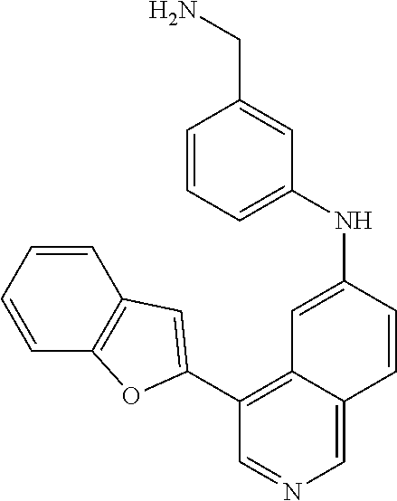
C1=CC=CC2=C1C=C(C1=C3C(=CN=C1)C=CC(NC1=CC=CC(CN)=C1)=C3)O2
